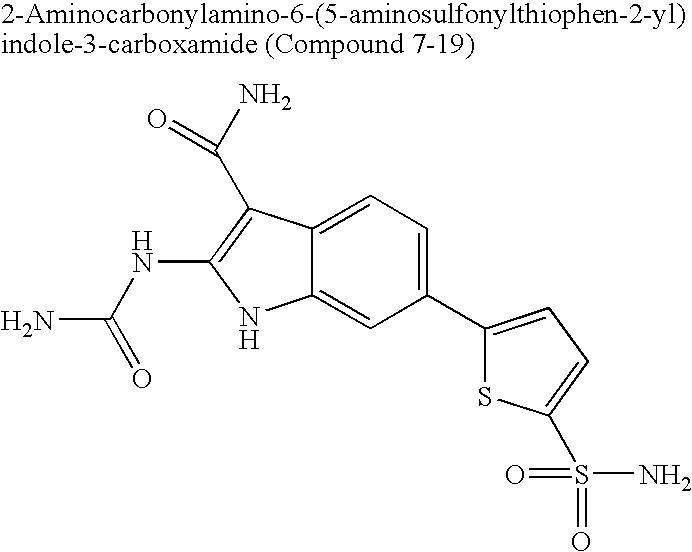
C1(C2=CC=C(S(=O)(=O)N)S2)=CC=C2C(=C1)NC(NC(N)=O)=C2C(N)=O
